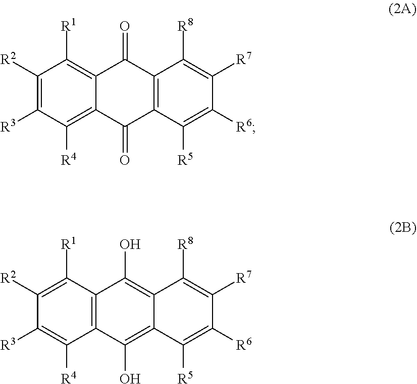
C1([R2])=C([R3])C([R4])=C2C(=C1[R1])C(=O)C1=C(C2=O)C([R5])=C([R6])C([R7])=C1[R8].C1([R2])=C([R1])C2=C(C([R4])=C1[R3])C(O)=C1C(=C2O)C([R8])=C([R7])C([R6])=C1[R5]
